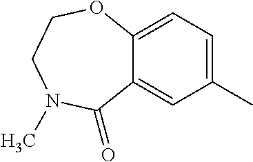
C1(C)=CC=C2C(=C1)C(=O)N(C)CCO2
